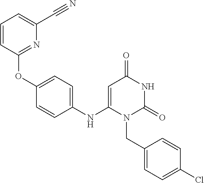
C1(NC2=CC(=O)NC(=O)N2CC2=CC=C(Cl)C=C2)=CC=C(OC2=NC(C#N)=CC=C2)C=C1
